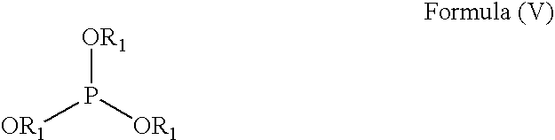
[OR1]P([OR1])[OR1]
